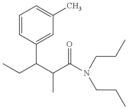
CCC(C(C(N(CCC)CCC)=O)C)C1=CC(C)=CC=C1
